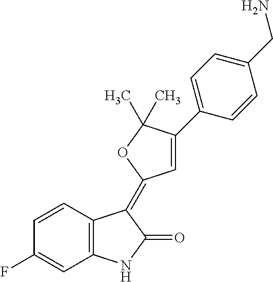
C1=CC(F)=CC2=C1C(=C1C=C(C3=CC=C(CN)C=C3)C(C)(C)O1)C(=O)N2
